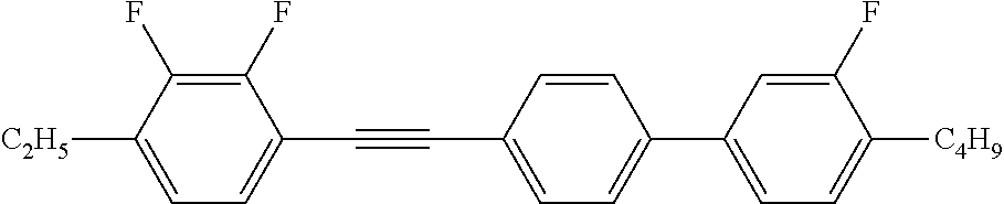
C1(F)=C(F)C([C2H5])=CC=C1C#CC1=CC=C(C2=CC=C([C4H9])C(F)=C2)C=C1
